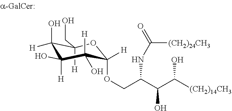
C1([H])(CO)C(O)([H])C(O)([H])C(O)([H])C([H])(OCC(C(C([(CH2)14CH3])O)O)NC(=O)[(CH2)24CH3])O1
